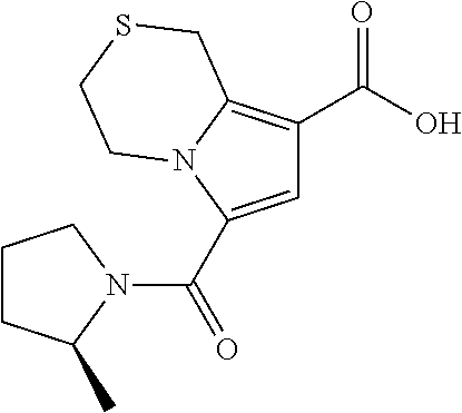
C1=C(C(=O)N2CCCC2C)N2C(=C1C(O)=O)CSCC2
